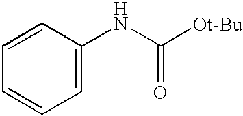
C1=CC(NC(=O)[Ot-Bu])=CC=C1
